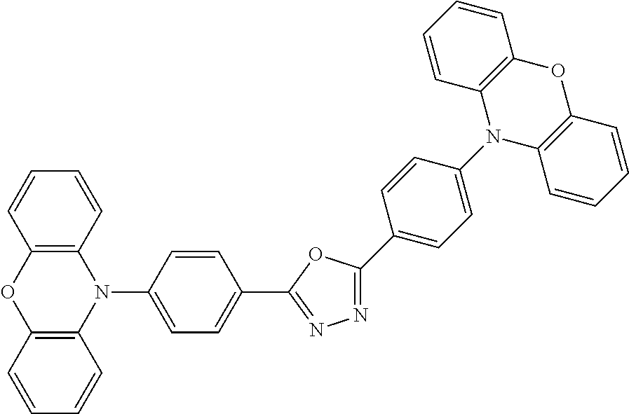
C1=CC2=C(C=C1)N(C1=CC=C(C3=NN=C(C4=CC=C(N5C6=C(OC7=C5C=CC=C7)C=CC=C6)C=C4)O3)C=C1)C1=C(O2)C=CC=C1
